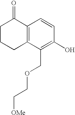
C1CCC2=C(C1=O)C=CC(O)=C2COCC[OMe]
